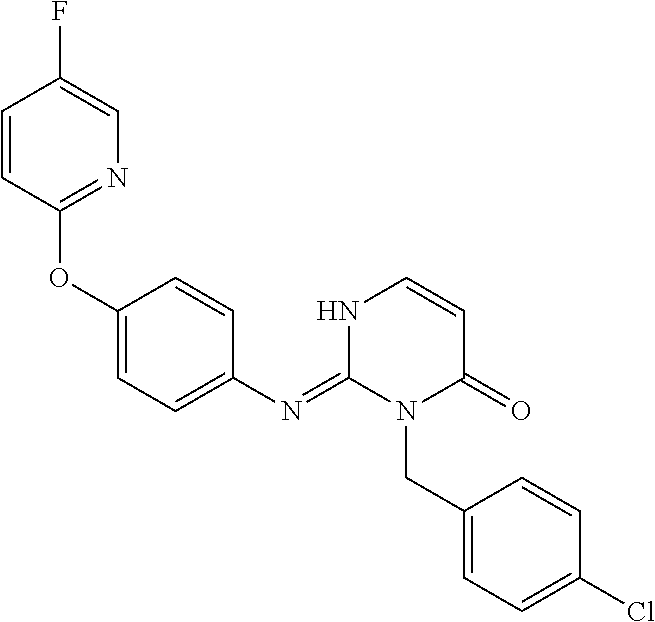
C1=CC(OC2=CC=C(N=C3N(CC4=CC=C(Cl)C=C4)C(=O)C=CN3)C=C2)=NC=C1F
